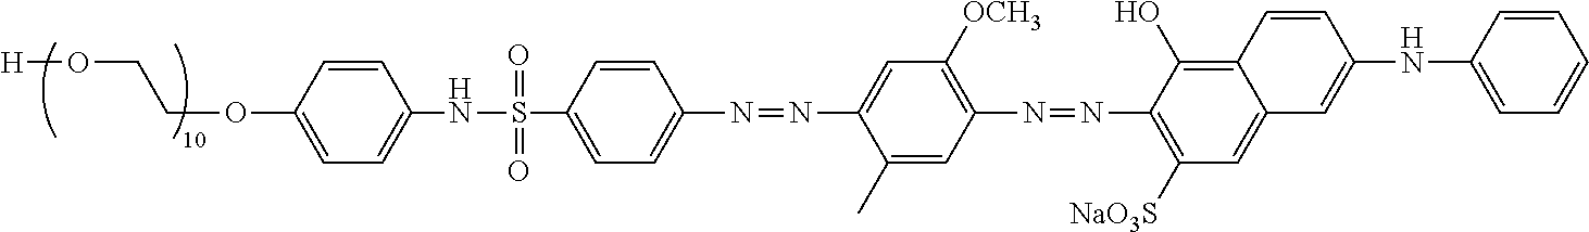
[H]OCCOC1=CC=C(NS(C2=CC=C(N=NC3=CC([OCH3])=C(N=NC4=C([NaO3S])C=C5C(=C4O)C=CC(NC4=CC=CC=C4)=C5)C=C3C)C=C2)(=O)=O)C=C1
